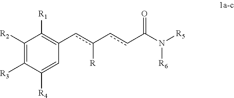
C1([R2])=C([R3])C([R4])=CC(cc([R])-ccC(N([R6])[R5])=O)=C1[R1]
